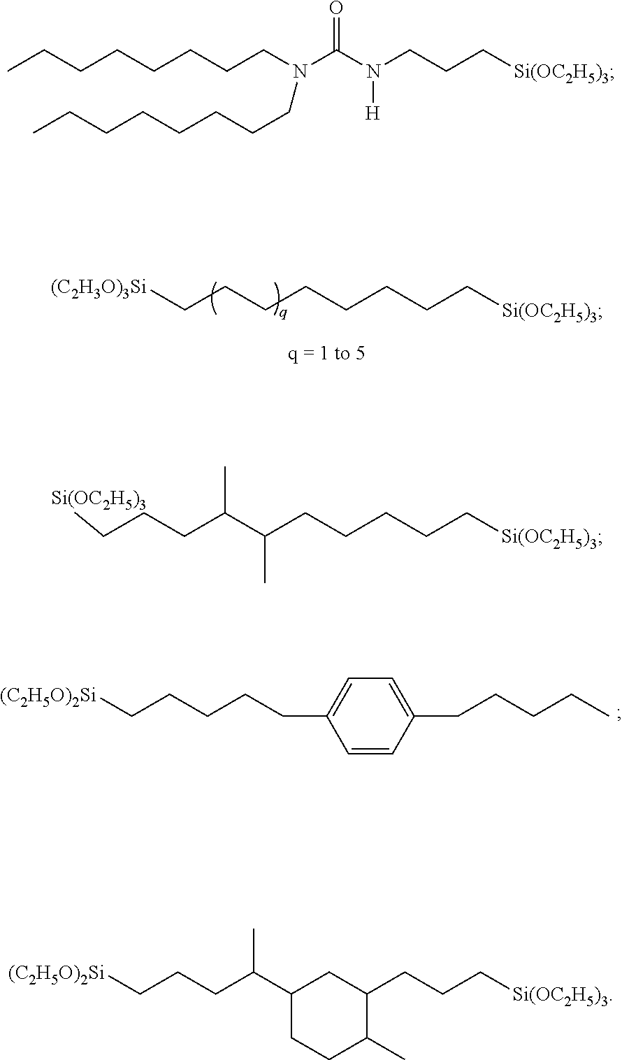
[(C2H3O)3Si]CCCCCCCC[Si(OC2H5)3].[(C2H5O)2Si]CCCCCC1=CC=C(CCCCC)C=C1.CCCCCCCCN(CCCCCCCC)C(N([H])CCC[Si(OC2H5)3])=O.[Si(OC2H5)3]CCCC(C(C)CCCCC[Si(OC2H5)3])C.[(C2H5O)2Si]CCCC(C1CCC(C)C(CCC[Si(OC2H5)3])C1)C
